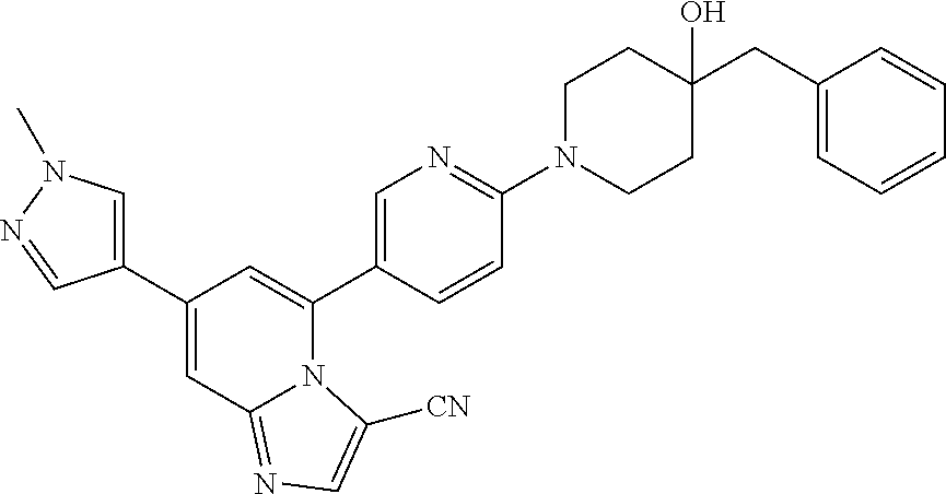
C1(C2=CN(C)N=C2)=CC2=NC=C([CN])N2C(C2=CN=C(N3CCC(CC4=CC=CC=C4)(O)CC3)C=C2)=C1
